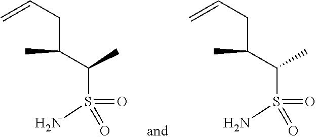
C=CCC(C(C)S(N)(=O)=O)C.C=CCC(C(C)S(N)(=O)=O)C
